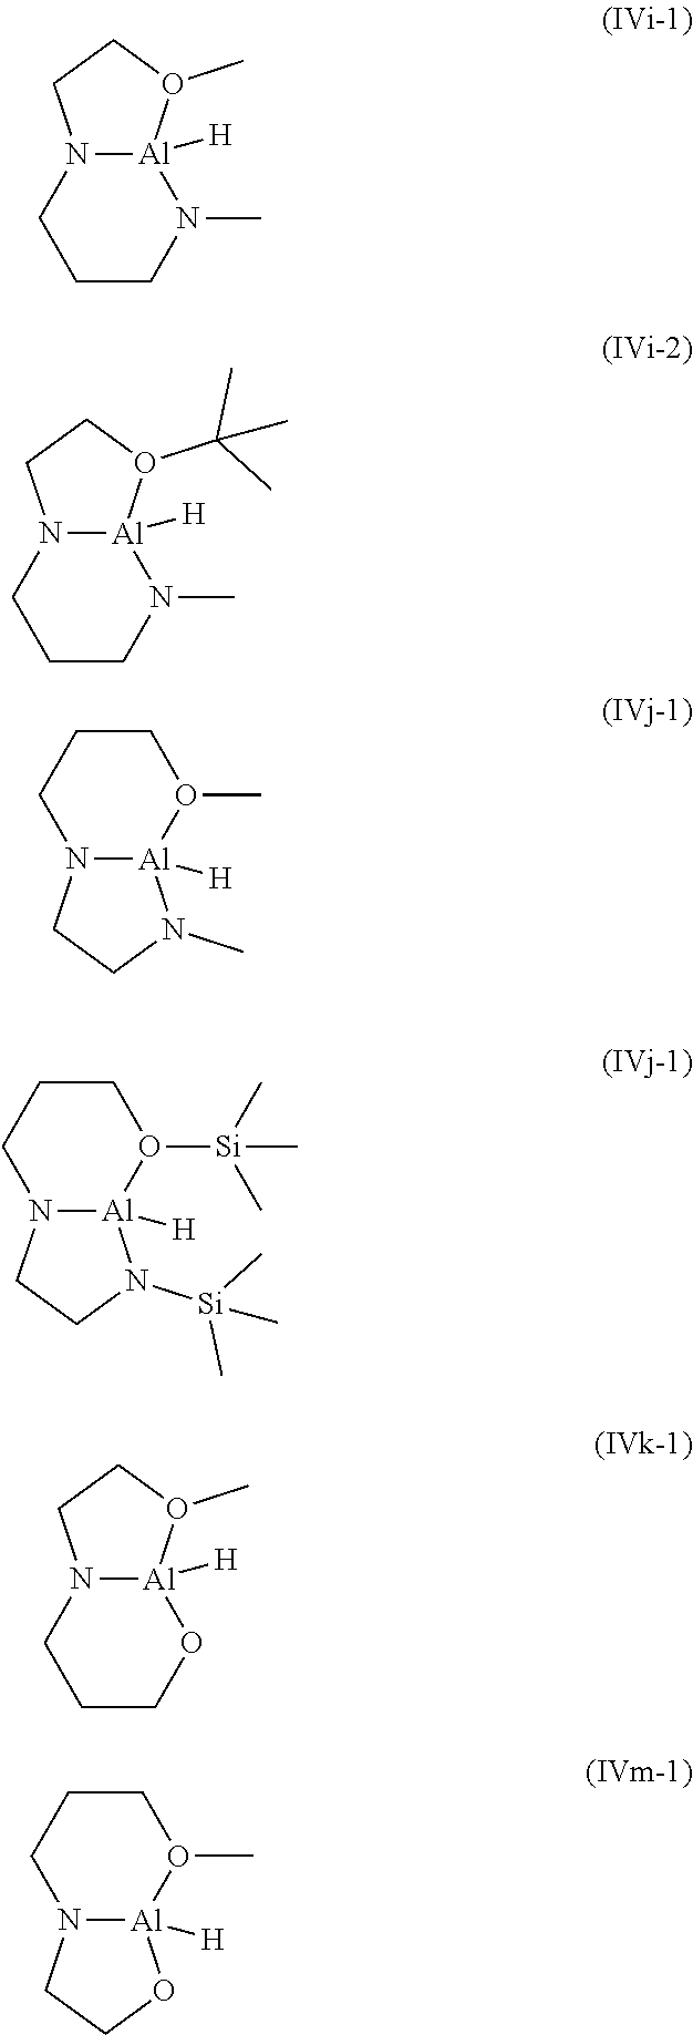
N12[Al]([H])(N(C)CCC1)O(C)CC2.N12[Al]([H])(N(C)CCC1)O(C(C)(C)C)CC2.N12[Al]([H])(O(C)CCC1)N(C)CC2.N12[Al]([H])(O([Si](C)(C)C)CCC1)N([Si](C)(C)C)CC2.N12[Al]([H])(OCCC1)O(C)CC2.N12[Al]([H])(O(C)CCC1)OCC2
